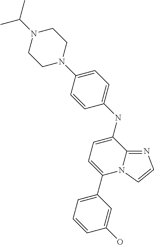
C1(C2=CC=C(NC3=CC=C(N4CCN(C(C)C)CC4)C=C3)C3=NC=CN23)=CC=CC(O)=C1
